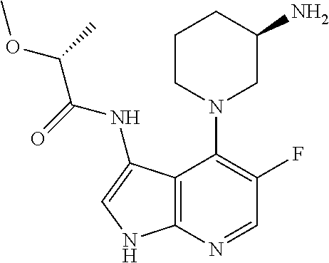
C12=C(N=CC(F)=C1N1CC(N)CCC1)NC=C2NC(=O)C(OC)C
